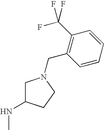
C1C(NC)CCN1CC1=C(C(F)(F)F)C=CC=C1
